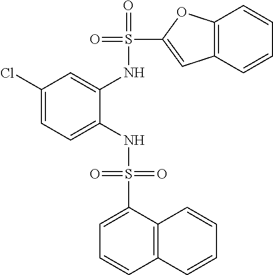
C1(Cl)=CC=C(NS(=O)(=O)C2=CC=CC3=C2C=CC=C3)C(NS(=O)(C2=CC3=C(O2)C=CC=C3)=O)=C1
